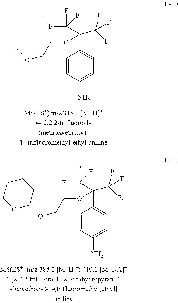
C1=CC(N)=CC=C1C(C(F)(F)F)(C(F)(F)F)OCCOC.C1=CC(N)=CC=C1C(C(F)(F)F)(C(F)(F)F)OCCOC1CCCCO1
